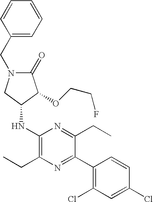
C1(=O)N(CC2=CC=CC=C2)CC(NC2=C(CC)N=C(C3=C(Cl)C=C(Cl)C=C3)C(CC)=N2)C1OCCF
